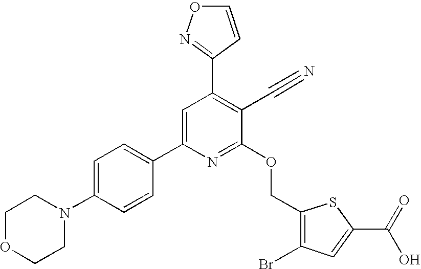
C1OCCN(C2=CC=C(C3=CC(C4=NOC=C4)=C(C#N)C(OCC4=C(Br)C=C(C(=O)O)S4)=N3)C=C2)C1
